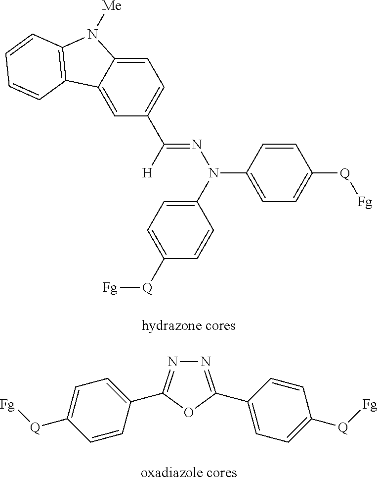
C1(N(N=C(C2=CC=C3C(=C2)C2=C(N3[Me])C=CC=C2)[H])C2=CC=C([Q][Fg])C=C2)=CC=C([Q][Fg])C=C1.N1=C(C2=CC=C([Q][Fg])C=C2)OC(C2=CC=C([Q][Fg])C=C2)=N1
